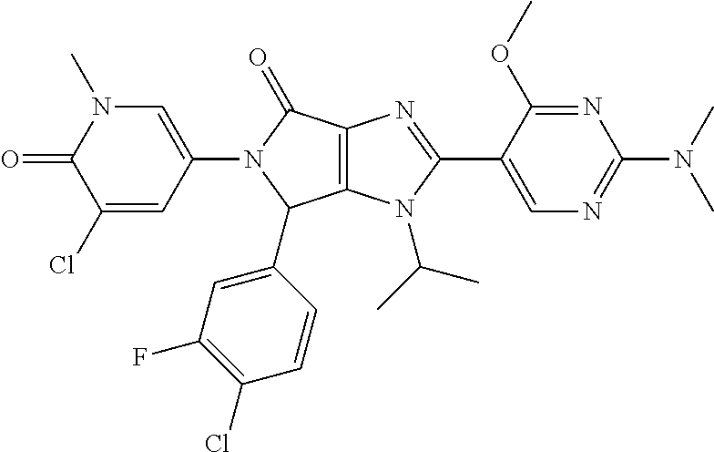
C1(Cl)=CC(N2C(C3=CC(F)=C(Cl)C=C3)C3=C(C2=O)N=C(C2=CN=C(N(C)C)N=C2OC)N3C(C)C)=CN(C)C1=O
